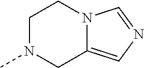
C1N(C)CC2=CN=CN2C1
